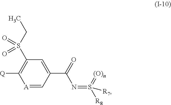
[A]1=CC(C(=O)N=S([R8])(=[(O)n])[R7])=CC(S(CC)(=O)=O)=C1[Q]
